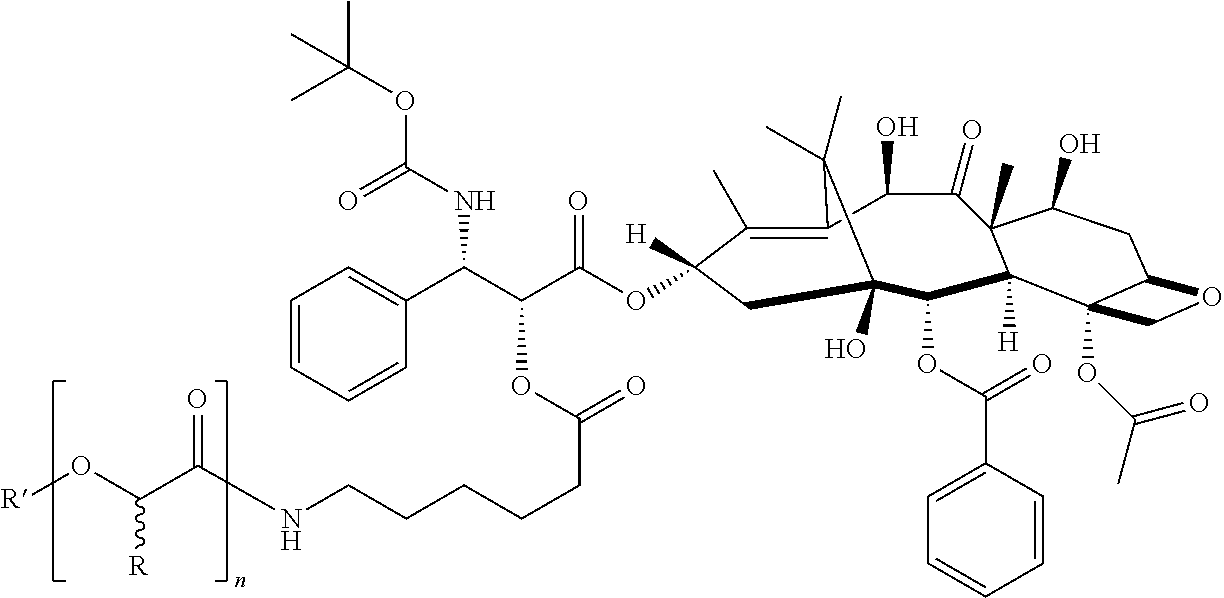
C1(C)=C2C(O)C(=O)C3(C)C([H])(C(OC(C4=CC=CC=C4)=O)C(O)(CC1([H])OC(C(C(C1=CC=CC=C1)NC(OC(C)(C)C)=O)OC(=O)CCCCCNC(C(O[R])[R])=O)=O)C2(C)C)C1(OC(C)=O)C(CC3O)OC1
